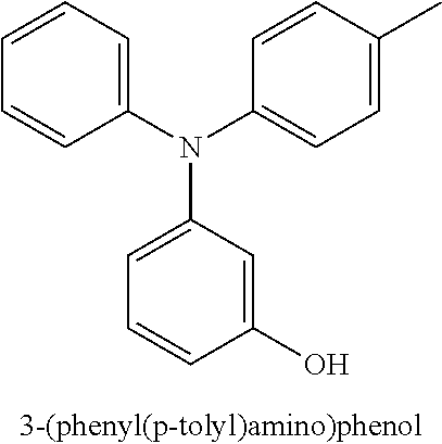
C1=CC(N(C2=CC=C(C)C=C2)C2=CC=CC(O)=C2)=CC=C1
